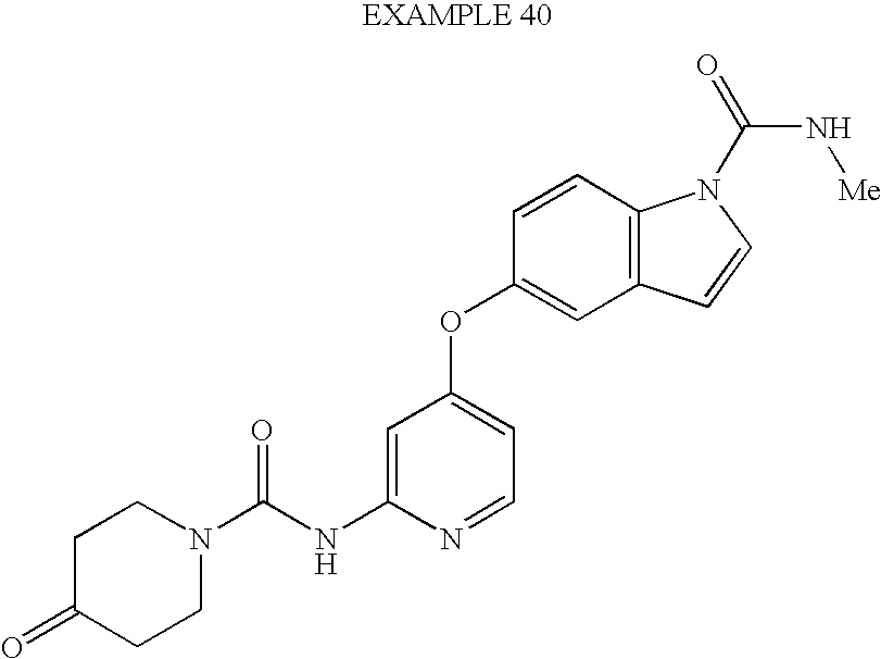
C1=C(NC(N2CCC(=O)CC2)=O)N=CC=C1OC1=CC2=C(C=C1)N(C(=O)N[Me])C=C2
